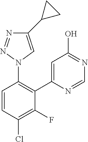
C1=CC(Cl)=C(F)C(C2=CC(O)=NC=N2)=C1N1C=C(C2CC2)N=N1
